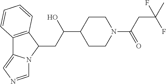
C12=C(C(CC(C3CCN(C(CC(C)(F)F)=O)CC3)O)N3C1=CN=C3)C=CC=C2
